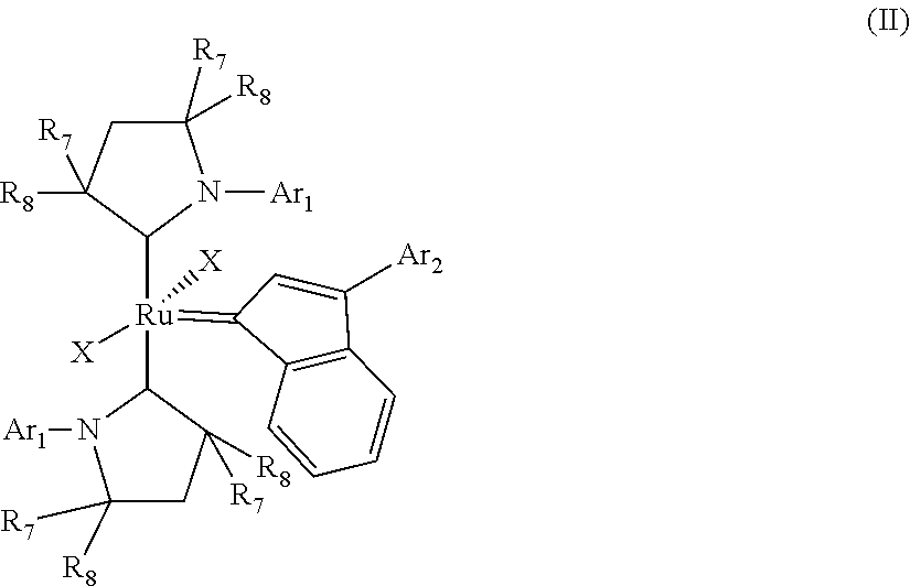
[Ar1]N1C([R7])([R8])CC([R8])([R7])C1[Ru]([X])(=C1C2=C(C=CC=C2)C([Ar2])=C1)([X])C1C([R8])([R7])CC([R7])([R8])N1[Ar1]
